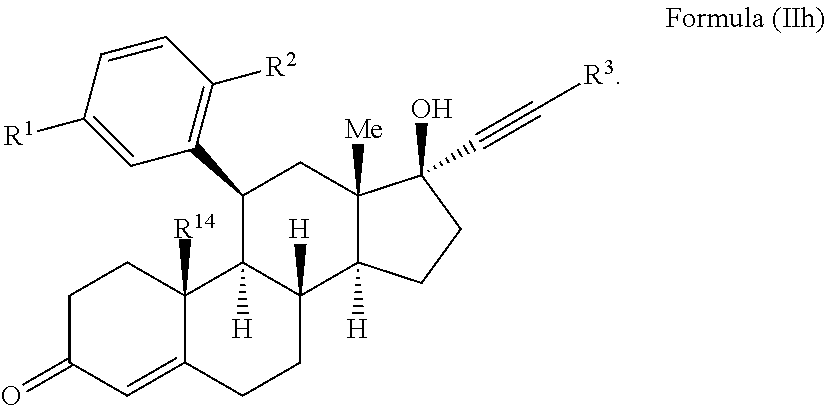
C1C(=O)C=C2C([R14])(C1)C1([H])C([H])(CC2)C2([H])C([Me])(CC1C1=C([R2])C=CC([R1])=C1)C(O)(C#C[R3])CC2
